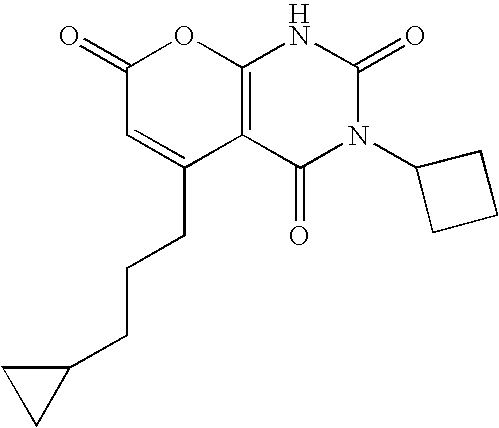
C12=C(C(=O)N(C3CCC3)C(=O)N1)C(CCCC1CC1)=CC(=O)O2
